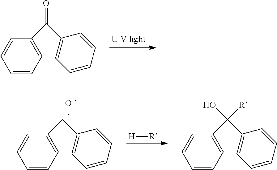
C1=CC=C(C(=O)C2=CC=CC=C2)C=C1.[H][R].C1=CC=C(CC2=CC=CC=C2)C=C1.O.C1=CC=C(C(C2=CC=CC=C2)(O)[R])C=C1
